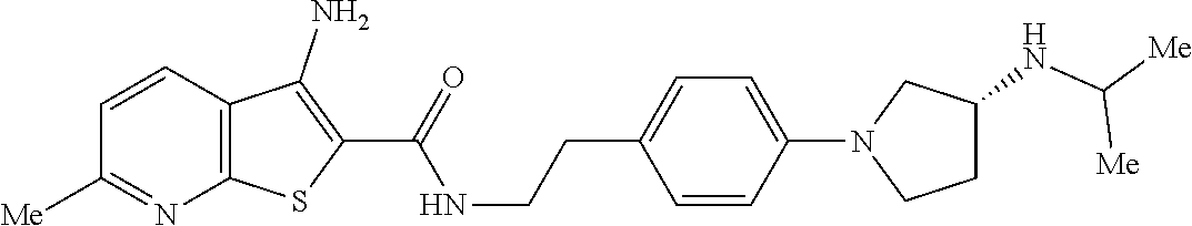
C1=CC2=C(N=C1[Me])SC(C(=O)NCCC1=CC=C(N3CCC(NC([Me])[Me])C3)C=C1)=C2N
